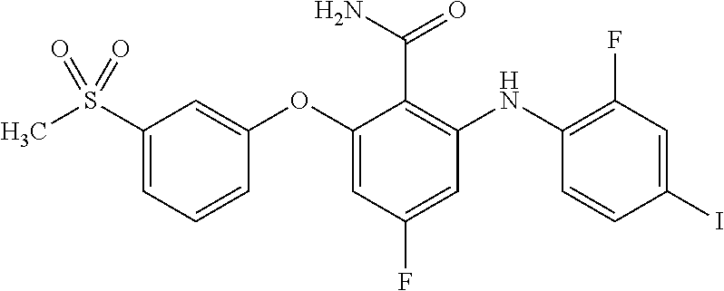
C1(OC2=CC(F)=CC(NC3=C(F)C=C(I)C=C3)=C2C(N)=O)=CC(S(C)(=O)=O)=CC=C1
